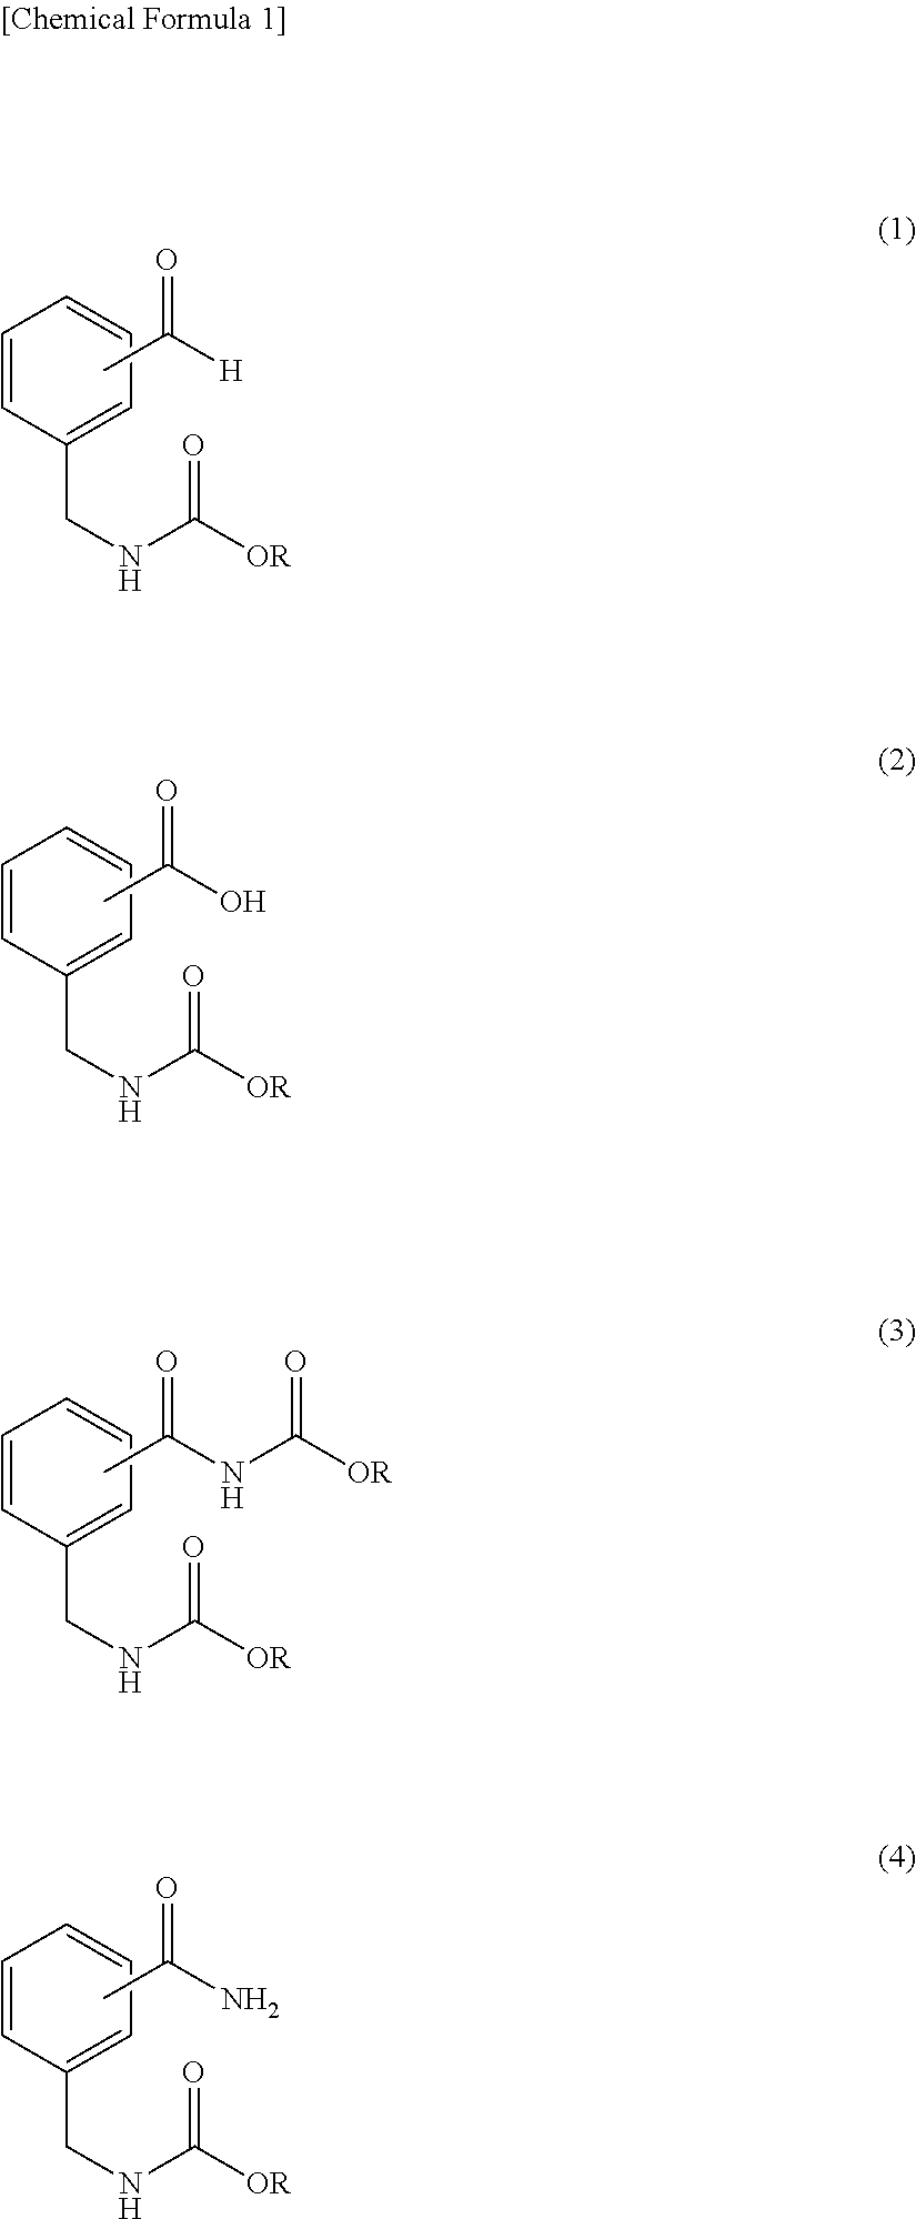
C1=CC(CNC([OR])=O)=CC=C1.CC([H])=O.C1=CC(CNC([OR])=O)=CC=C1.CC(O)=O.C1=CC(CNC([OR])=O)=CC=C1.CC(NC([OR])=O)=O.C1=CC(CNC([OR])=O)=CC=C1.CC(N)=O
